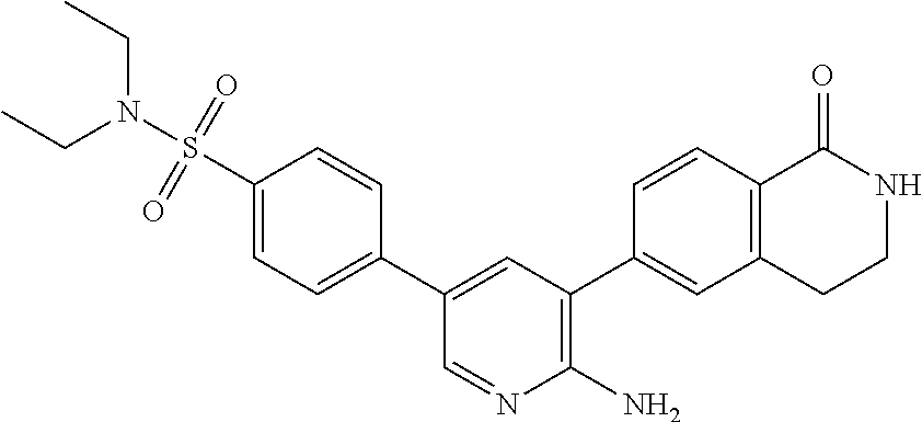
C1=C(C2=CC=C(S(N(CC)CC)(=O)=O)C=C2)C=NC(N)=C1C1=CC2=C(C=C1)C(=O)NCC2
